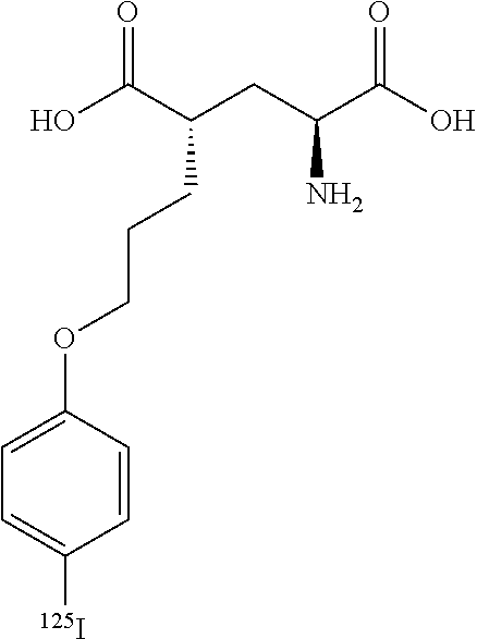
OC(C(CC(C(O)=O)N)CCCOC1=CC=C([125I])C=C1)=O
